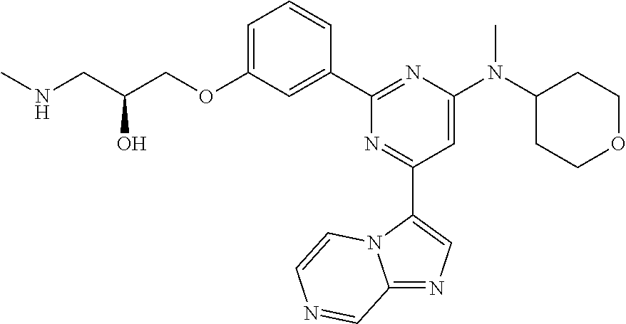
C1=C(OCC(CNC)O)C=C(C2=NC(N(C3CCOCC3)C)=CC(C3=CN=C4N3C=CN=C4)=N2)C=C1
